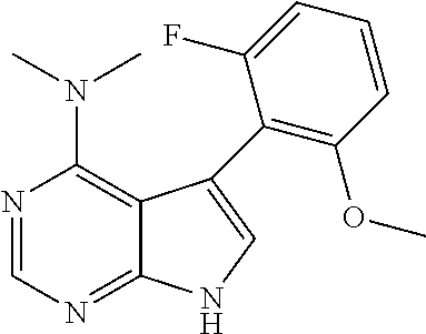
N(C1=C2C(=NC=N1)NC=C2C1=C(OC)C=CC=C1F)(C)C
